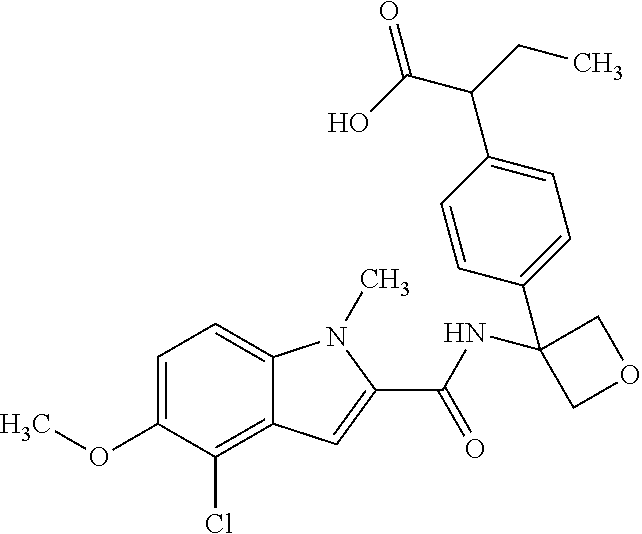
C1=C(OC)C(Cl)=C2C(=C1)N(C)C(C(NC1(C3=CC=C(C(C(O)=O)CC)C=C3)COC1)=O)=C2
